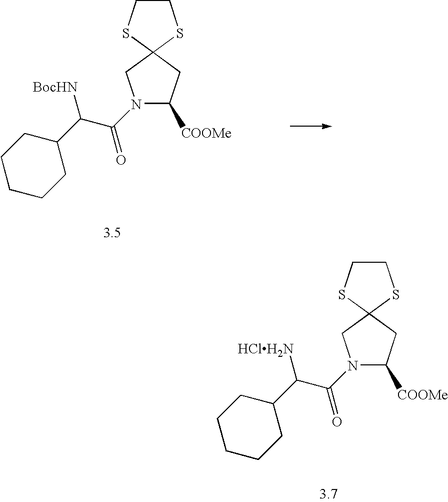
N1(C(C(C2CCCCC2)[BocHN])=O)C([COOMe])CC2(C1)SCCS2.N1(C(C(C2CCCCC2)[HClH2N])=O)C([COOMe])CC2(C1)SCCS2
